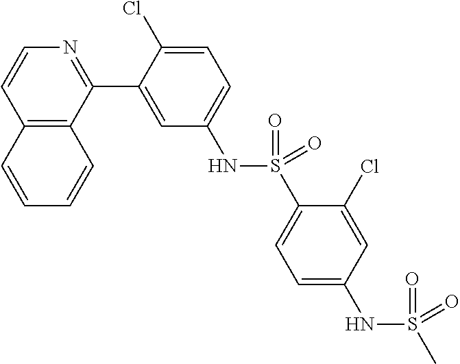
C12=C(C(C3=CC(NS(C4=CC=C(NS(=O)(=O)C)C=C4Cl)(=O)=O)=CC=C3Cl)=NC=C1)C=CC=C2
